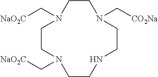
C1CN(C[CO2Na])CCNCCN(C[NaO2C])CCN1C[NaO2C]
